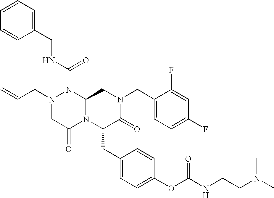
N(C(=O)N1N(CC=C)CC(=O)N2C1CN(CC1=CC=C(F)C=C1F)C(=O)C2CC1=CC=C(OC(NCCN(C)C)=O)C=C1)CC1=CC=CC=C1
